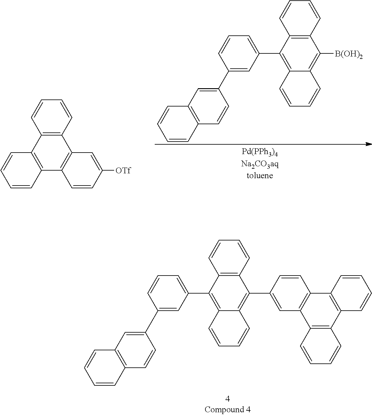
C1=CC2=C(C=C1)C([B(OH)2])=C1C(=C2C2=CC=CC(C3=CC4=C(C=C3)C=CC=C4)=C2)C=CC=C1.C1=CC2=C(C=C1)C1=C(C3=C2C=CC=C3)C=CC([OTf])=C1.C1=CC2=C(C=C1)C(C1=CC3=C(C=C1)C1=C(C4=C3C=CC=C4)C=CC=C1)=C1C(=C2C2=CC=CC(C3=CC4=C(C=C3)C=CC=C4)=C2)C=CC=C1
